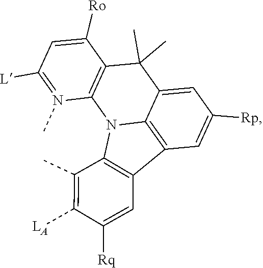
N1(C)=C([L])C=C([Ro])C2=C1N1C3=C(C4=C1C(C)=C([LA])C([Rq])=C4)C=C([Rp])C=C3C2(C)C
